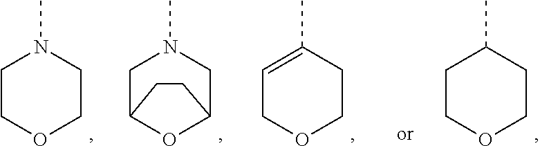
C1COCCN1C.C1C2OC(CN1C)CC2.C1=C(C)CCOC1.C1COCCC1C
